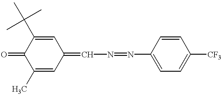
C1(C)=CC(=CN=NC2=CC=C([CF3])C=C2)C=C(C(C)(C)C)C1=O
